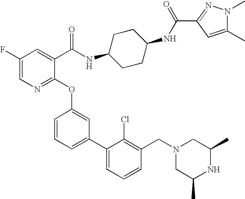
C1(NC(C2=CC(F)=CN=C2OC2=CC(C3=CC=CC(CN4CC(C)NC(C)C4)=C3Cl)=CC=C2)=O)CCC(NC(=O)C2=NN(C)C(C)=C2)CC1
